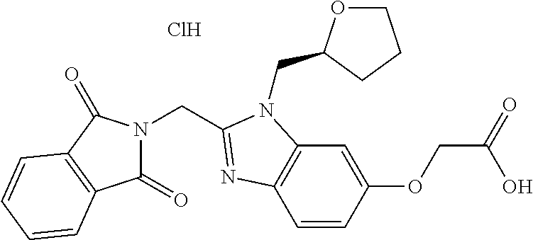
C(N1C(=O)C2=C(C1=O)C=CC=C2)C1=NC2=C(C=C(OCC(O)=O)C=C2)N1CC1OCCC1.Cl
